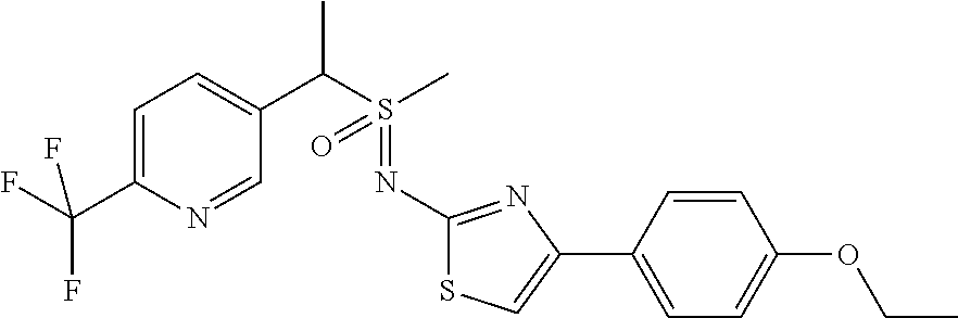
C1=C(C(F)(F)F)N=CC(C(S(C)(=O)=NC2=NC(C3=CC=C(OCC)C=C3)=CS2)C)=C1
